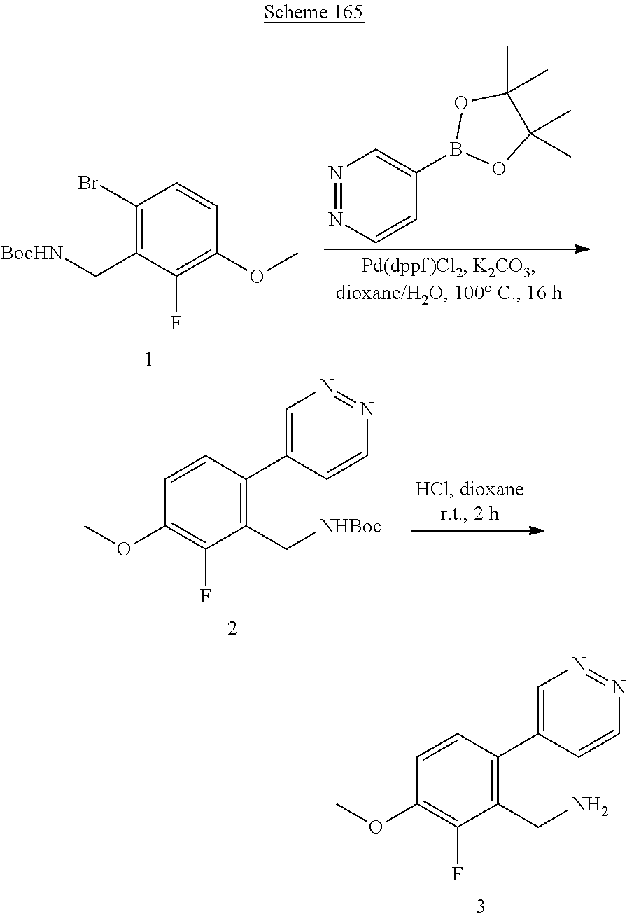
C1(CN)=C(C2=CN=NC=C2)C=CC(OC)=C1F.C1(Br)=C(C[BocHN])C(F)=C(OC)C=C1.N1=NC=CC(B2OC(C)(C)C(C)(C)O2)=C1.C1(C[NHBoc])=C(C2=CN=NC=C2)C=CC(OC)=C1F
